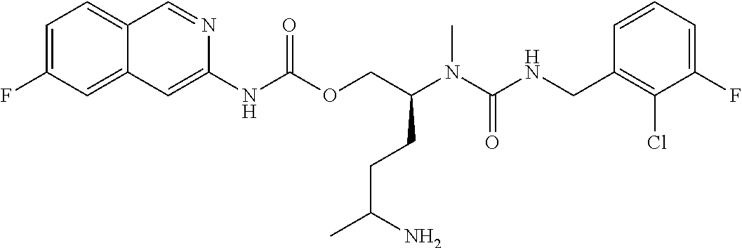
C1=CC(CNC(N(C(COC(NC2=CC3=CC(F)=CC=C3C=N2)=O)CCC(C)N)C)=O)=C(Cl)C(F)=C1
